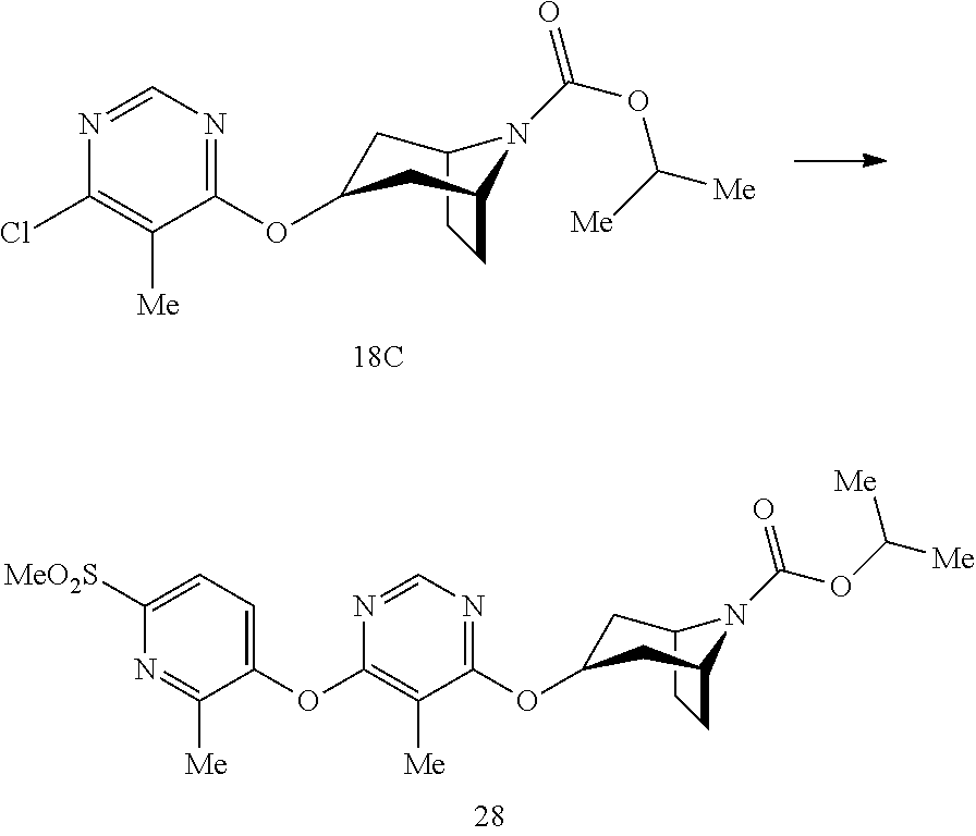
C12CCC(CC(OC3=NC=NC(Cl)=C3[Me])C1)N2C(OC([Me])[Me])=O.C12CCC(CC(OC3=NC=NC(OC4=CC=C([MeO2S])N=C4[Me])=C3[Me])C1)N2C(OC([Me])[Me])=O
